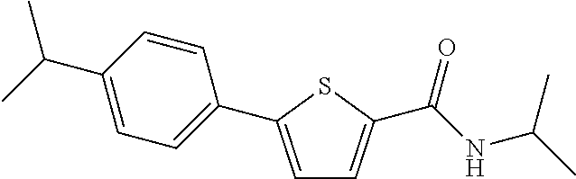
C1=C(C2=CC=C(C(C)C)C=C2)SC(C(NC(C)C)=O)=C1
